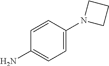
C1(N)=CC=C(N2CCC2)C=C1
